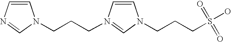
C1=CN=CN1CCCN1=CN(CCCS(=O)(=O)O)C=C1
